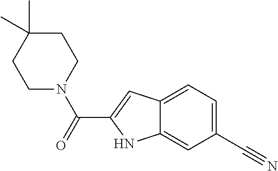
C(C1=CC2=CC=C(C#N)C=C2N1)(N1CCC(C)(C)CC1)=O
